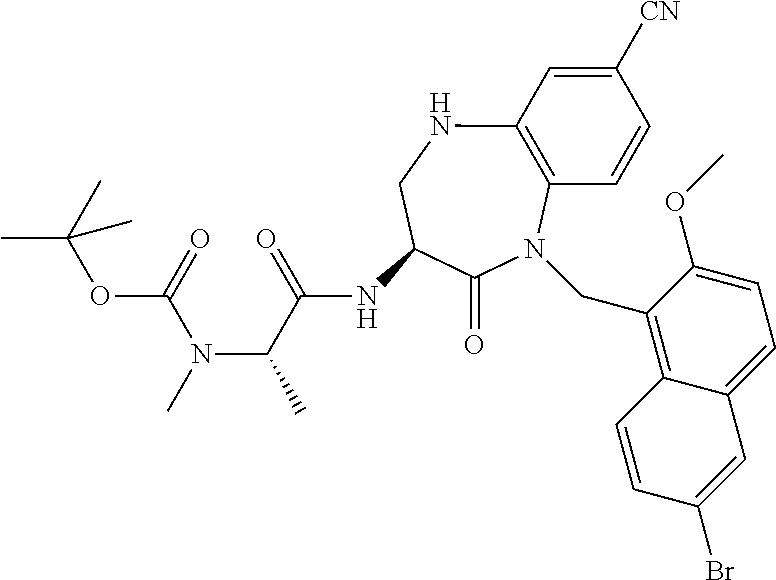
C1([CN])=CC2=C(C=C1)N(CC1=C3C(=CC=C1OC)C=C(Br)C=C3)C(=O)C(NC(C(N(C)C(OC(C)(C)C)=O)C)=O)CN2
